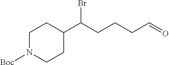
C1N([Boc])CCC(C(CCCC=O)Br)C1
